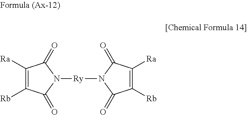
C1([Ra])=C([Rb])C(=O)N([Ry]N2C(=O)C([Rb])=C([Ra])C2=O)C1=O
